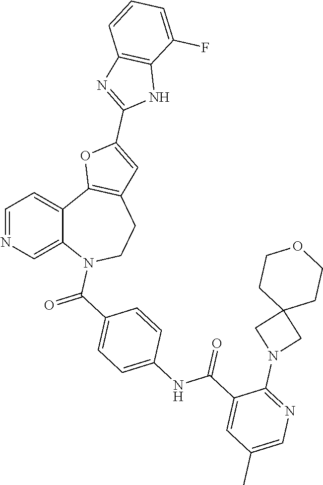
C1=NC=C2C(=C1)C1=C(CCN2C(C2=CC=C(NC(C3=CC(C)=CN=C3N3CC4(C3)CCOCC4)=O)C=C2)=O)C=C(C2=NC3=C(N2)C(F)=CC=C3)O1
